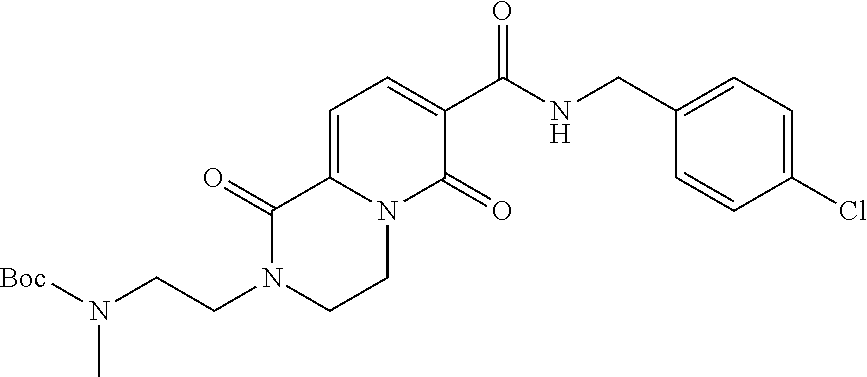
N1(CCN([Boc])C)CCN2C(=CC=C(C(NCC3=CC=C(Cl)C=C3)=O)C2=O)C1=O
